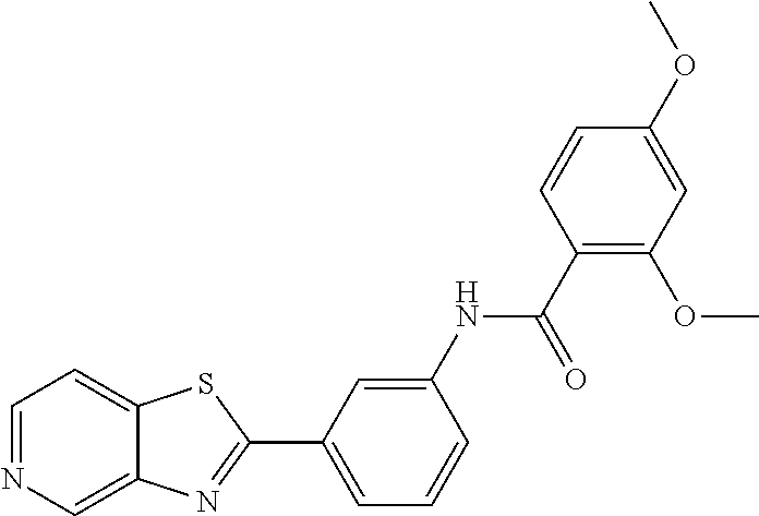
C1=C(NC(=O)C2=C(OC)C=C(OC)C=C2)C=CC=C1C1=NC2=CN=CC=C2S1
